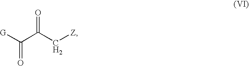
[G]C(C(C[Z])=O)=O
